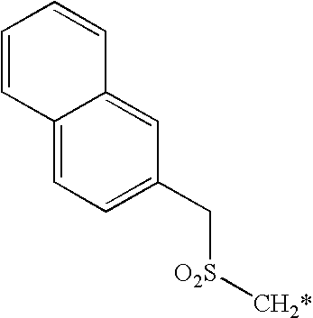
C12=CC=C(C[O2S][CH2*])C=C1C=CC=C2
